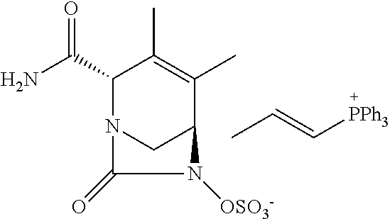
NC(C1N2CC(C(C)=C1C)N([OSO3-])C2=O)=O.CC=C[PPh3]
